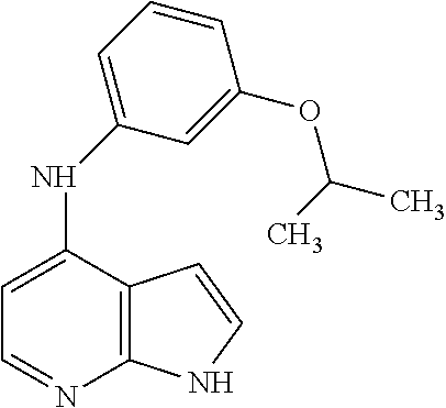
C12=C(C(NC3=CC=CC(OC(C)C)=C3)=CC=N1)C=CN2
